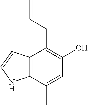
C12=C(C(C)=CC(O)=C1CC=C)NC=C2
